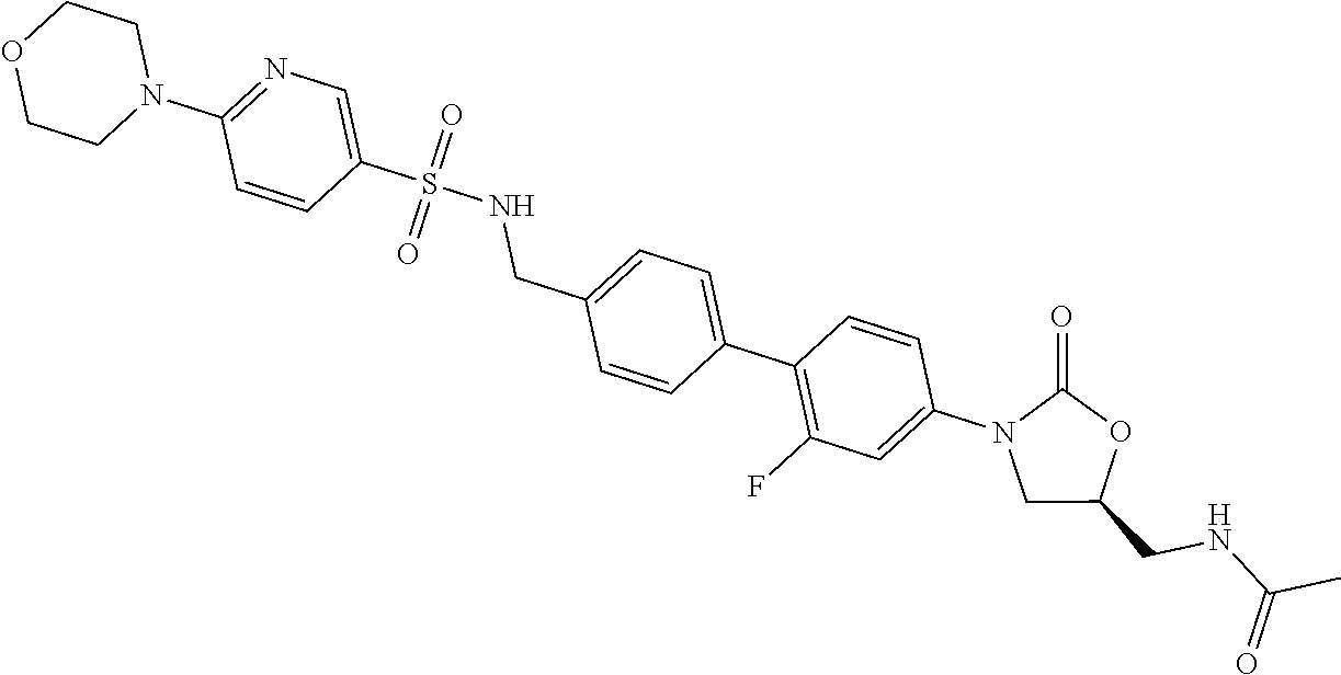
C(C1=CC=C(C2=C(F)C=C(N3CC(CNC(C)=O)OC3=O)C=C2)C=C1)NS(=O)(=O)C1=CN=C(N2CCOCC2)C=C1
